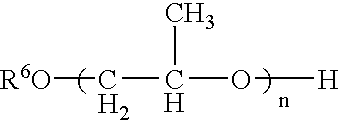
C(C(O[H])C)[R6O].[H2]
